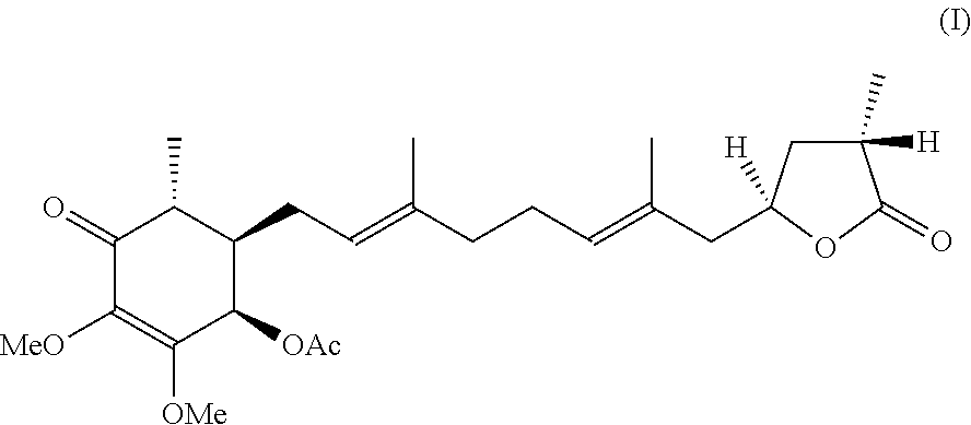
C1(=O)C([MeO])=C([OMe])C([OAc])C(CC=C(CCC=C(CC2([H])CC(C)([H])C(=O)O2)C)C)C1C
